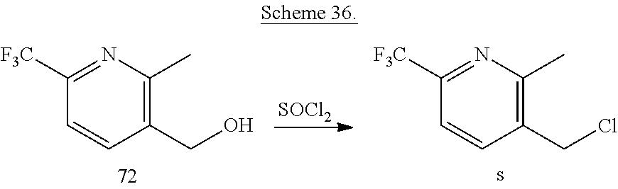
N1=C([F3C])C=CC(CO)=C1C.[SOCl2].N1=C([F3C])C=CC(CCl)=C1C.s
